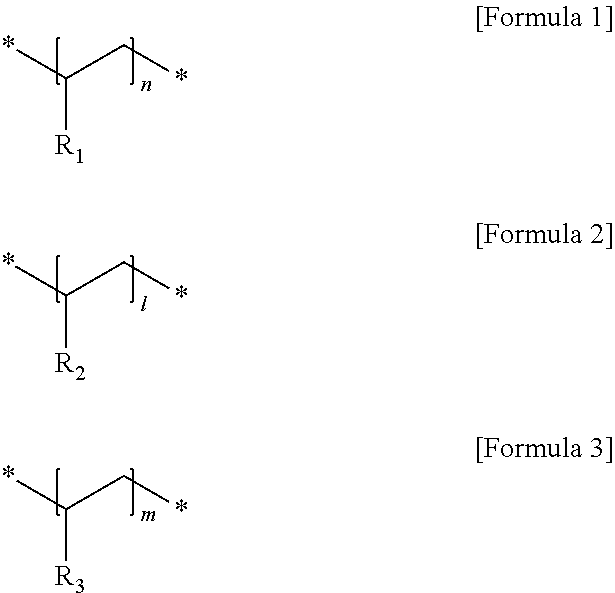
*C(C*)[R1].*C(C*)[R2].*C(C*)[R3]
